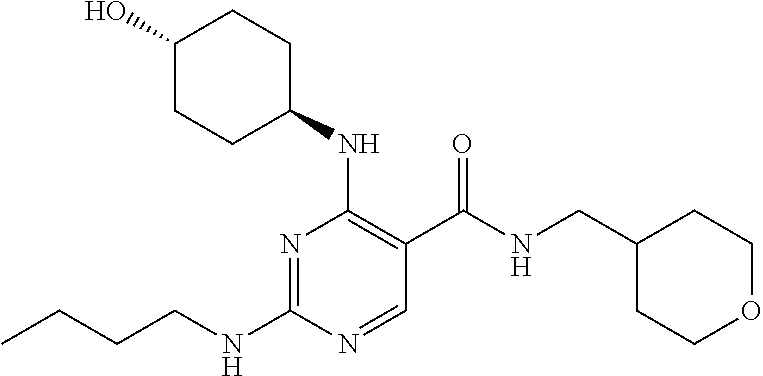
CCCCNC1=NC(NC2CCC(O)CC2)=C(C(NCC2CCOCC2)=O)C=N1
